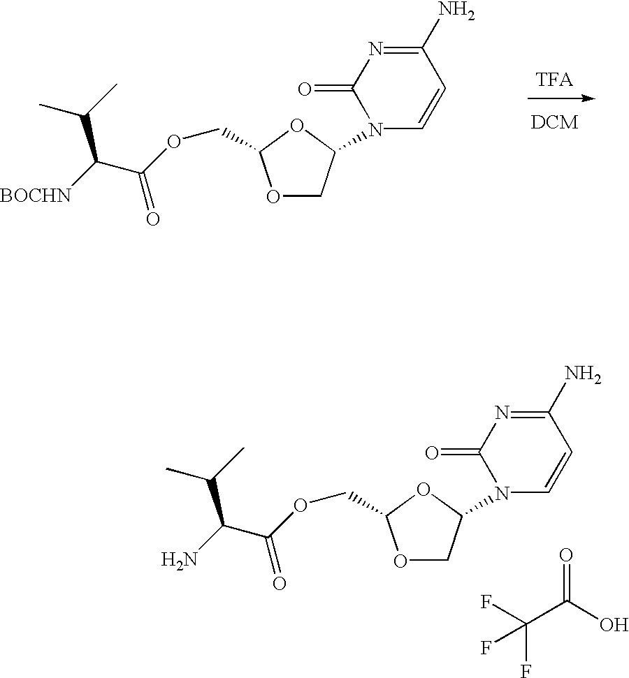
[BOCHN]C(C(OCC1OCC(N2C=CC(N)=NC2=O)O1)=O)C(C)C.NC(C(OCC1OCC(N2C=CC(N)=NC2=O)O1)=O)C(C)C.O=C(O)C(F)(F)F
